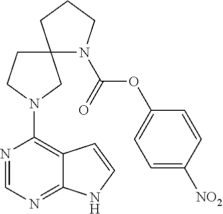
N1=CN=C2C(=C1N1CC3(N(C(OC4=CC=C([NO2])C=C4)=O)CCC3)CC1)C=CN2
